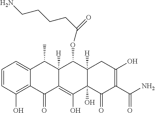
C1=CC(O)=C2C(=C1)C(C)C1([H])C(=C(O)C3(O)C([H])(C1OC(CCCCN)=O)CC(O)=C(C(N)=O)C3=O)C2=O
